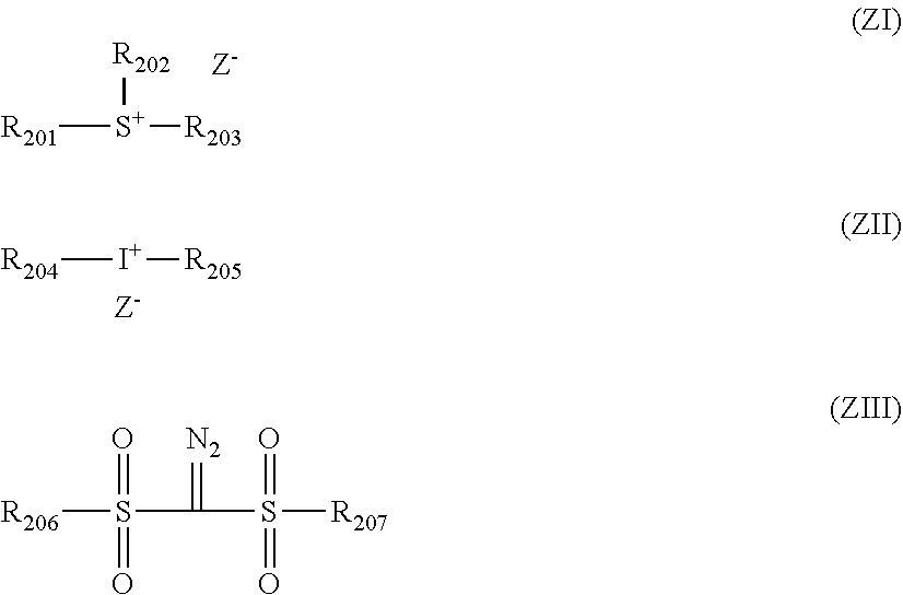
[R202][S+]([R203])[R201].[I+]([R205])[R204].[R206]S(C(=[N2])S(=O)(=O)[R207])(=O)=O
